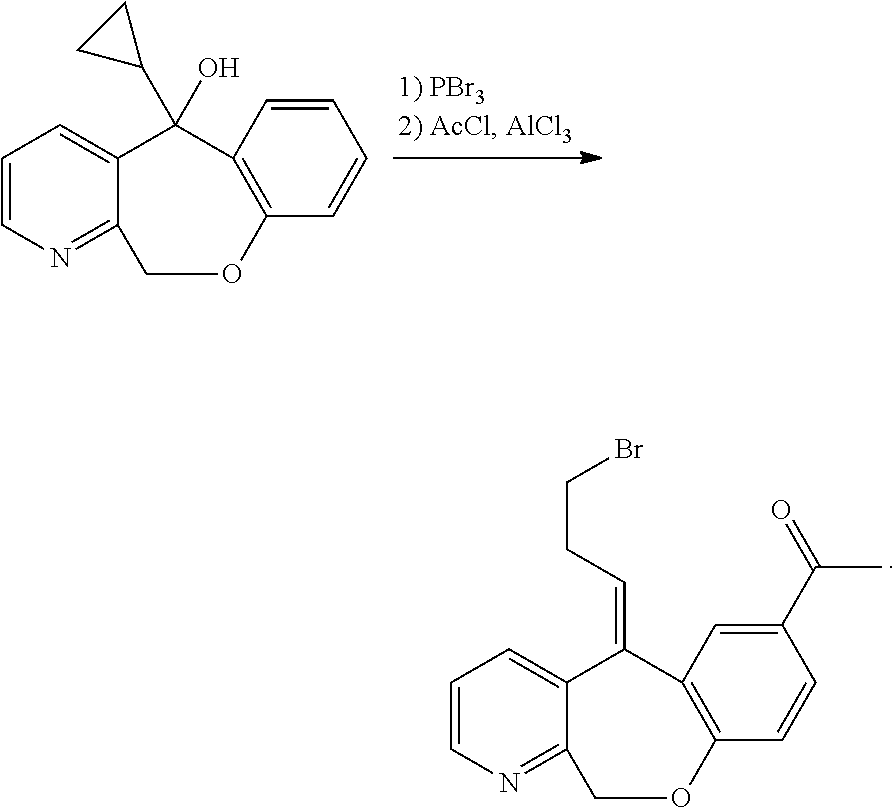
C1=CN=C2C(=C1)C(C1CC1)(O)C1=C(C=CC=C1)OC2.C1=CN=C2C(=C1)C(=CCCBr)C1=C(C=CC(C(C)=O)=C1)OC2
